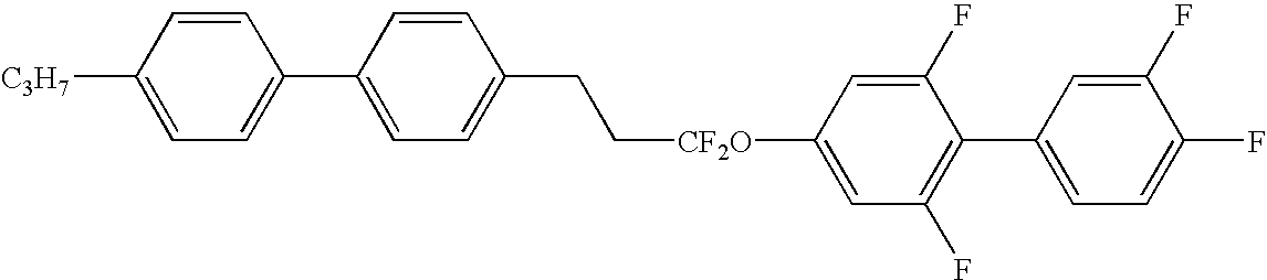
C([CF2O]C1=CC(F)=C(C2=CC=C(F)C(F)=C2)C(F)=C1)CC1=CC=C(C2=CC=C([C3H7])C=C2)C=C1
